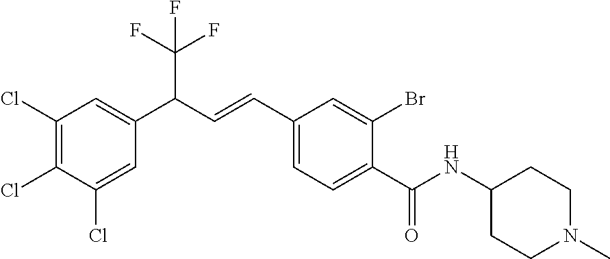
C1(Cl)=CC(C(C=CC2=CC=C(C(NC3CCN(C)CC3)=O)C(Br)=C2)C(F)(F)F)=CC(Cl)=C1Cl
